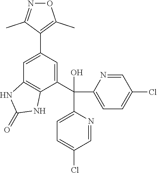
C(C1=CC(C2=C(C)ON=C2C)=CC2=C1NC(=O)N2)(O)(C1=CC=C(Cl)C=N1)C1=CC=C(Cl)C=N1
